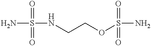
NS(=O)(=O)NCCOS(=O)(=O)N
